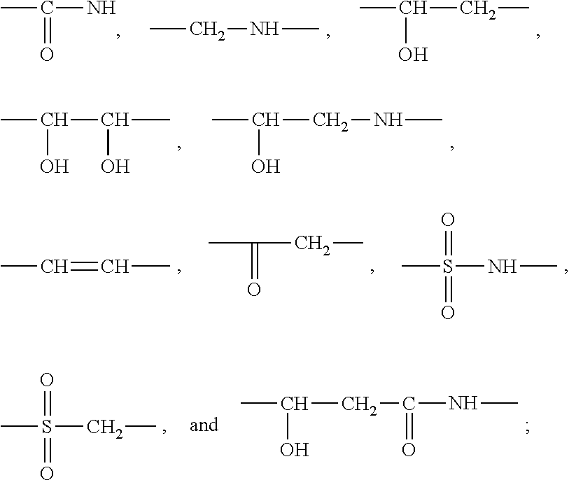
CC(CC)O.CCNC.C(N)(C)=O.CC(C(C)O)O.CC(CNC)O.N(C)S(C)(=O)=O.C(C)C(C)=O.CC=CC.CC(CC(=O)NC)O.C(C)S(C)(=O)=O
